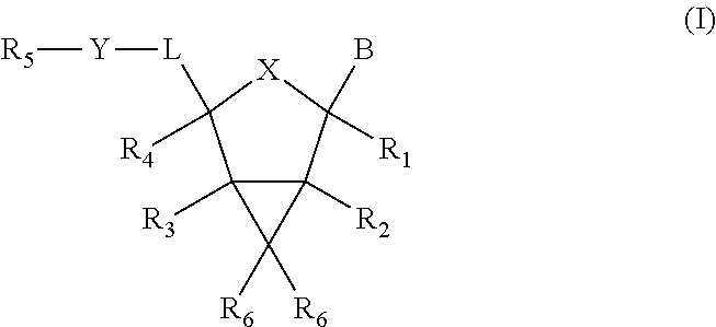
C12([R3])C([R2])(C([R1])(B)[X]C1([L][Y][R5])[R4])C2([R6])[R6]
